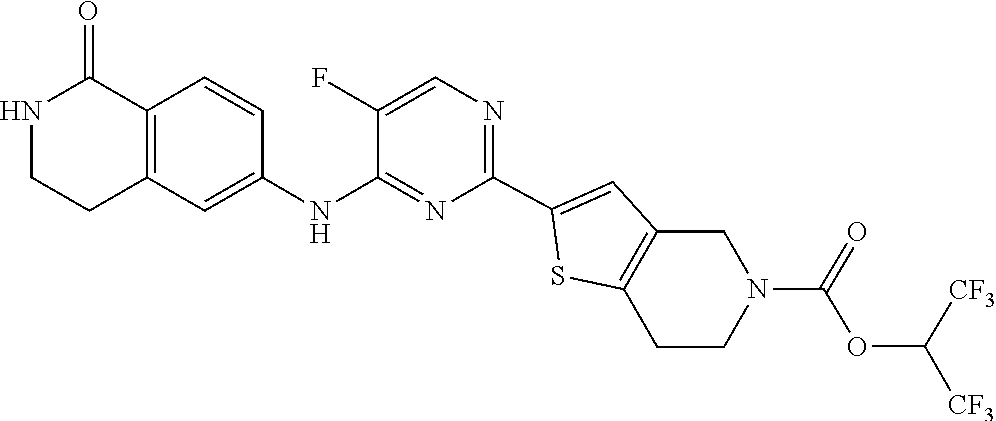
C1(F)=CN=C(C2=CC3=C(CCN(C(OC([CF3])[CF3])=O)C3)S2)N=C1NC1=CC2=C(C=C1)C(=O)NCC2
